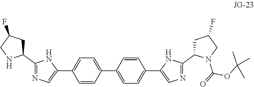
C1=CC(C2=CC=C(C3=CN=C(C4CC(F)CN4C(OC(C)(C)C)=O)N3)C=C2)=CC=C1C1=CN=C(C2CC(F)CN2)N1
